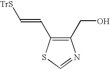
C1(CO)=C(C=C[TrS])SC=N1
